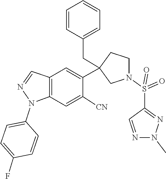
N1=CC(S(N2CCC(CC3=CC=CC=C3)(C3=CC4=C(C=C3[CN])N(C3=CC=C(F)C=C3)N=C4)C2)(=O)=O)=NN1C
